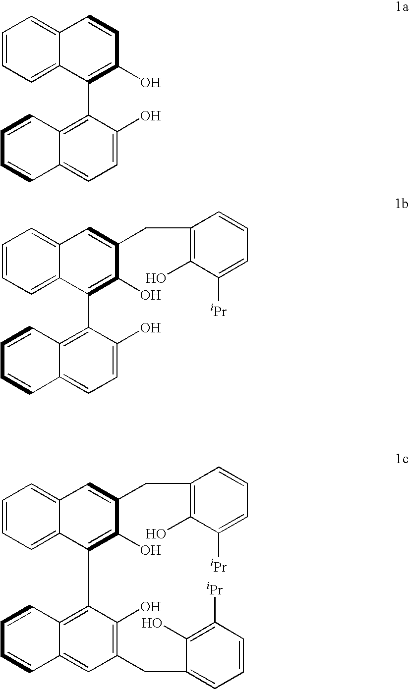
C1=CC=C2C(=C1)C=CC(O)=C2C1=C2C(=CC=C1O)C=CC=C2.C1=CC=C2C(=C1)C=C(CC1=C(O)C([iPr])=CC=C1)C(O)=C2C1=C2C(=CC=C1O)C=CC=C2.C1=CC=C2C(=C1)C=C(CC1=C(O)C([iPr])=CC=C1)C(O)=C2C1=C2C(=CC(CC3=CC=CC([iPr])=C3O)=C1O)C=CC=C2
